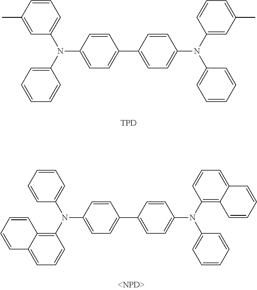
C1=CC(C)=CC(N(C2=CC=CC=C2)C2=CC=C(C3=CC=C(N(C4=CC(C)=CC=C4)C4=CC=CC=C4)C=C3)C=C2)=C1.[TPD].C1=CC=CC(N(C2=C3C(=CC=C2)C=CC=C3)C2=CC=C(C3=CC=C(N(C4=C5C(=CC=C4)C=CC=C5)C4=CC=CC=C4)C=C3)C=C2)=C1
